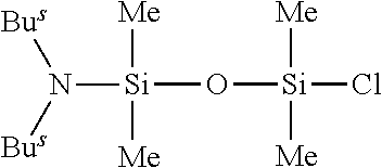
[Si](O[Si](Cl)([Me])[Me])([Me])([Me])N([Bus])[Bus]
